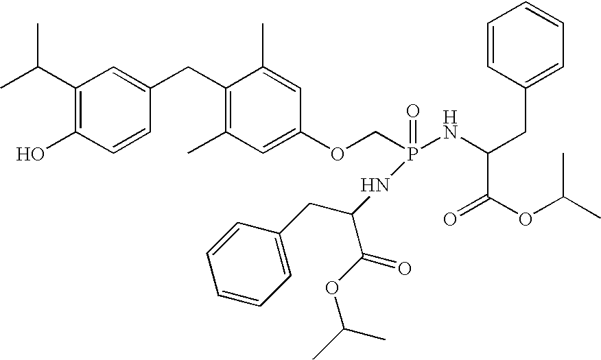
CC(C1=C(O)C=CC(CC2=C(C)C=C(OCP(=O)(NC(CC3=CC=CC=C3)C(OC(C)C)=O)NC(CC3=CC=CC=C3)C(OC(C)C)=O)C=C2C)=C1)C
